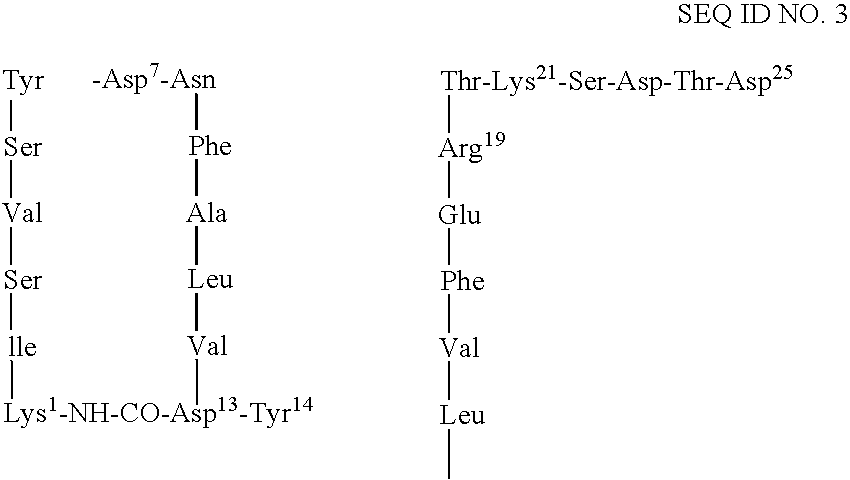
[Tyr][Ser][Val][Ser][lle][Lys1-NH-CO-Asp13-Tyr14][Val][Leu][Ala][Phe][-Asp7-Asn].[Thr-Lys21-Ser-Asp-Thr-Asp25][Arg19][Glu][Phe][Val][Leu]C
